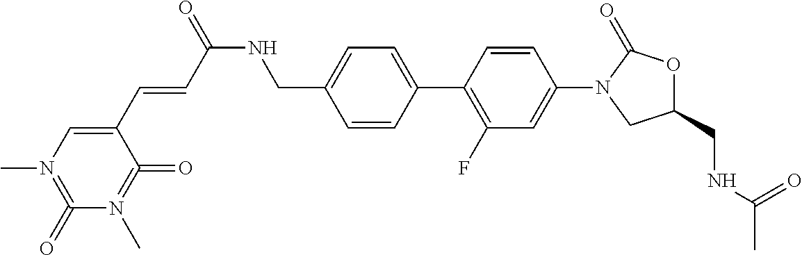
C(C1=CC=C(C2=C(F)C=C(N3CC(CNC(C)=O)OC3=O)C=C2)C=C1)NC(=O)C=CC1=CN(C)=C(=O)N(C)=C1=O
